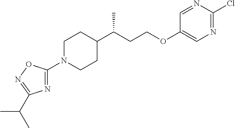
C1(N2CCC(C(CCOC3=CN=C(Cl)N=C3)C)CC2)=NC(C(C)C)=NO1
